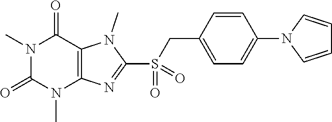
N1(C)C(=O)N(C)C2=C(C1=O)N(C)C(S(=O)(CC1=CC=C(N3C=CC=C3)C=C1)=O)=N2
